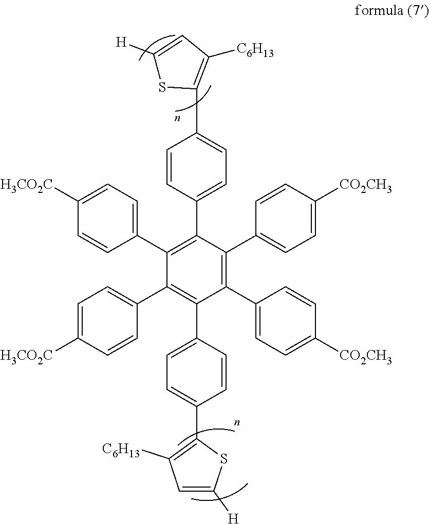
C1(C2=CC=C([H3CO2C])C=C2)=C(C2=CC=C(C3=C([C6H13])C=C([H])S3)C=C2)C(C2=CC=C([CO2CH3])C=C2)=C(C2=CC=C([CO2CH3])C=C2)C(C2=CC=C(C3=C([C6H13])C=C([H])S3)C=C2)=C1C1=CC=C([H3CO2C])C=C1
